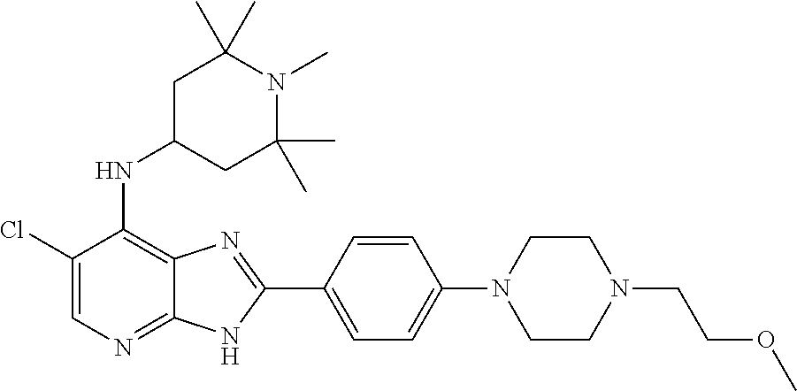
ClC1=CN=C2C(=C1NC1CC(C)(C)N(C)C(C)(C)C1)N=C(C1=CC=C(N3CCN(CCOC)CC3)C=C1)N2
